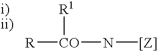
[R][CO](N[[Z]])[R1]
